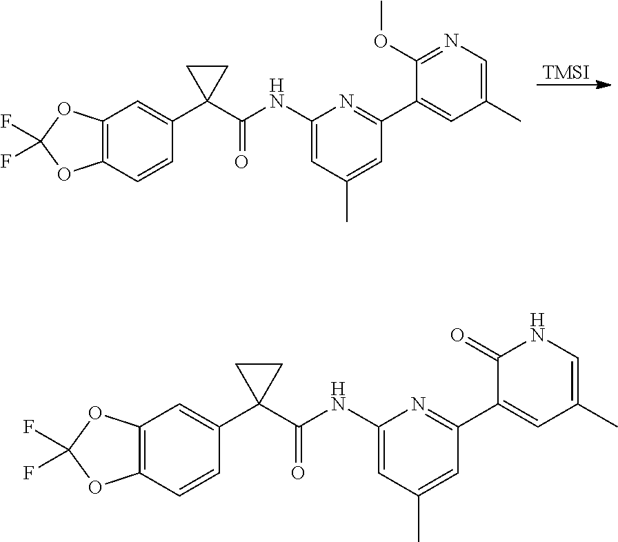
[TMSI].C12=C(C=CC(C3(C(NC4=CC(C)=CC(C5=CC(C)=CN=C5OC)=N4)=O)CC3)=C1)OC(F)(F)O2.C12=C(C=CC(C3(C(NC4=CC(C)=CC(C5=CC(C)=CNC5=O)=N4)=O)CC3)=C1)OC(F)(F)O2
